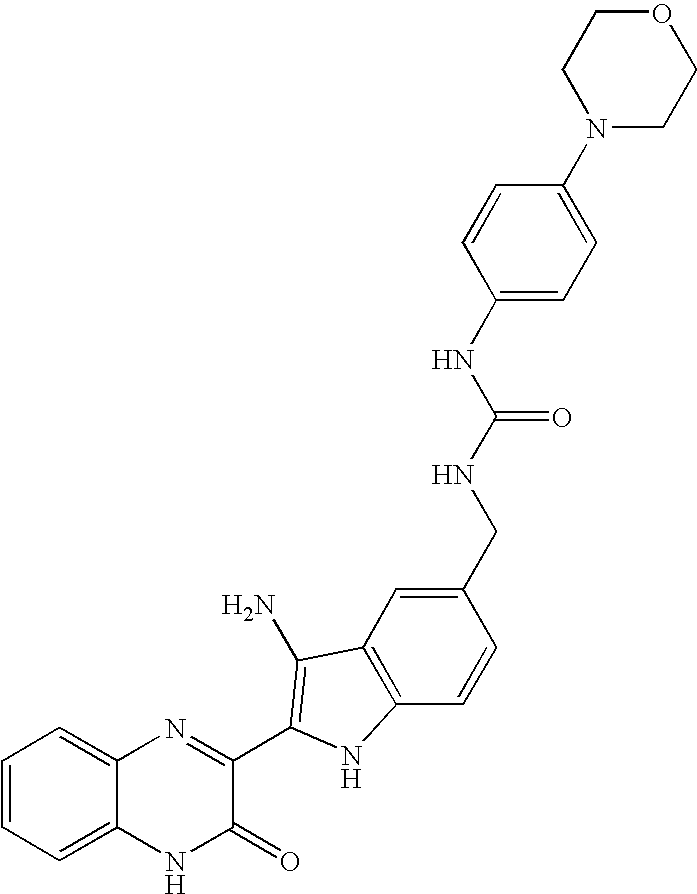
C1=C2C(=CC=C1)N=C(C1=C(N)C3=C(C=CC(CNC(NC4=CC=C(N5CCOCC5)C=C4)=O)=C3)N1)C(=O)N2
